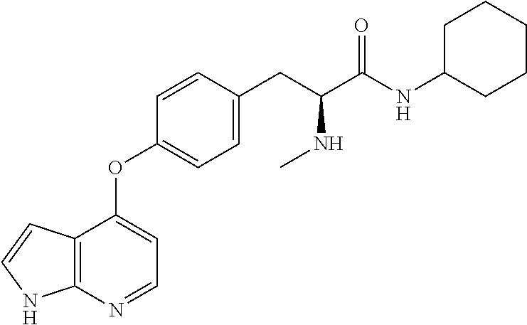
C12=C(N=CC=C1OC1=CC=C(CC(C(NC3CCCCC3)=O)NC)C=C1)NC=C2
